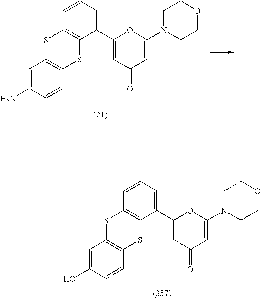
C1=C(N)C=CC2=C1SC1=C(S2)C(C2=CC(=O)C=C(N3CCOCC3)O2)=CC=C1.C1=C(O)C=CC2=C1SC1=C(S2)C(C2=CC(=O)C=C(N3CCOCC3)O2)=CC=C1
